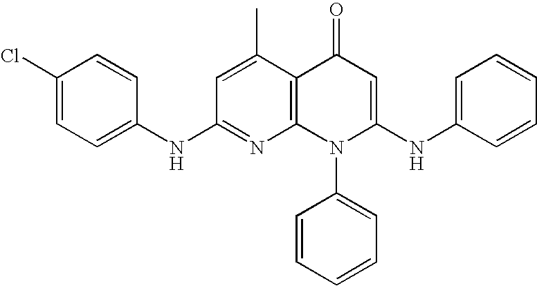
C1(NC2=CC=C(Cl)C=C2)=NC2=C(C(C)=C1)C(=O)C=C(NC1=CC=CC=C1)N2C1=CC=CC=C1
